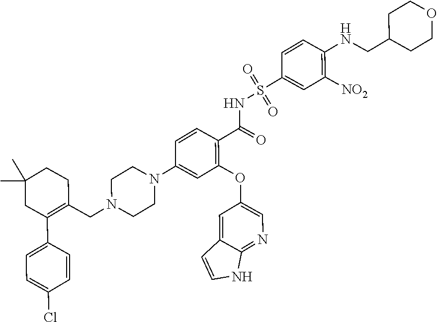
C1(C)(C)CC(C2=CC=C(Cl)C=C2)=C(CN2CCN(C3=CC(OC4=CN=C5C(=C4)C=CN5)=C(C(=O)NS(=O)(=O)C4=CC([NO2])=C(NCC5CCOCC5)C=C4)C=C3)CC2)CC1
